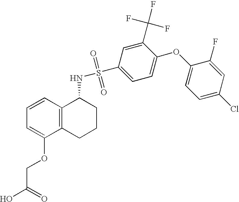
C1=CC2=C(C(OCC(O)=O)=C1)CCCC2NS(=O)(=O)C1=CC=C(OC2=CC=C(Cl)C=C2F)C(C(F)(F)F)=C1
